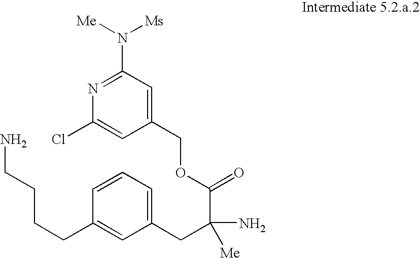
C1(COC(C(N)(CC2=CC=CC(CCCCN)=C2)[Me])=O)=CC(N([Me])[Ms])=NC(Cl)=C1
